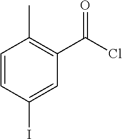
C1=CC(I)=CC(C(Cl)=O)=C1C
